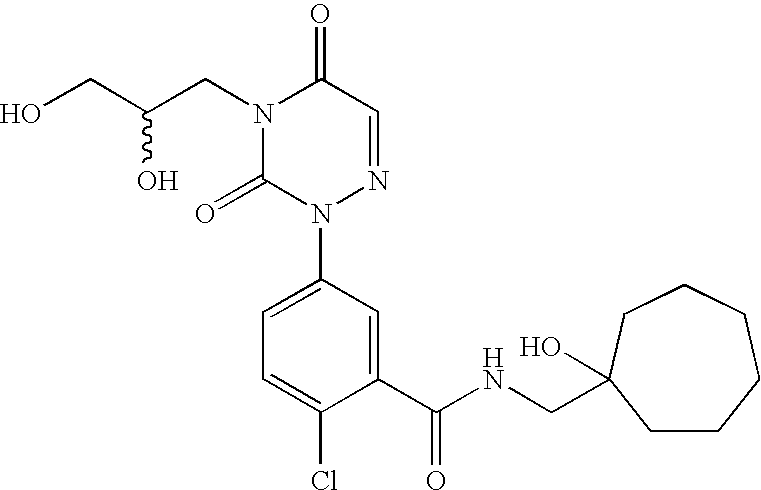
C(C(CN1C(=O)N(C2=CC=C(Cl)C(C(NCC3(O)CCCCCC3)=O)=C2)N=CC1=O)O)O
